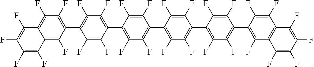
C1(F)=C(F)C(C2=C(F)C(F)=C(C3=C(F)C(F)=C(C4=C(F)C(F)=C(C5=C(F)C6=C(C(F)=C5F)C(F)=C(F)C(F)=C6F)C(F)=C4F)C(F)=C3F)C(F)=C2F)=C(F)C(F)=C1C1=C(F)C(F)=C2C(=C1F)C(F)=C(F)C(F)=C2F
